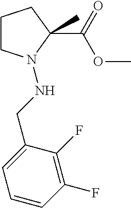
C1CN(NCC2=CC=CC(F)=C2F)C(C)(C(=O)OC)C1
